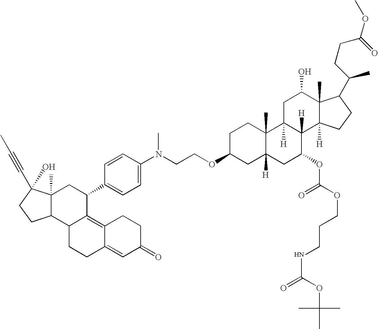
C1C2([H])C([H])(C3([H])C(C)(C1O)C(C(CCC(=O)OC)C)CC3)C(OC(OCCCNC(=O)OC(C)(C)C)=O)CC1([H])C2(C)CCC(OCCN(C2=CC=C(C3CC4(C)C(C5C3=C3C(=CC(=O)CC3)CC5)CCC4(O)C#CC)C=C2)C)C1
